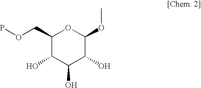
C1(COP)C(O)C(O)C(O)C(OC)O1
